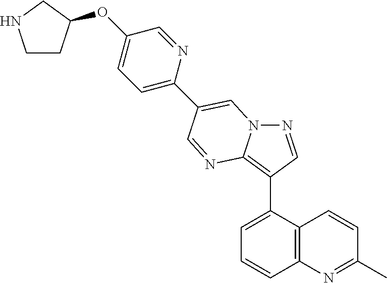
C1=C(C2=C3N(N=C2)C=C(C2=CC=C(OC4CCNC4)C=N2)C=N3)C2=C(C=C1)N=C(C)C=C2
